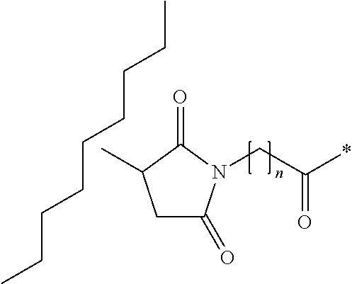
C1C(=O)N(CC(*)=O)C(=O)C1C.C(CCCCCCC)C
